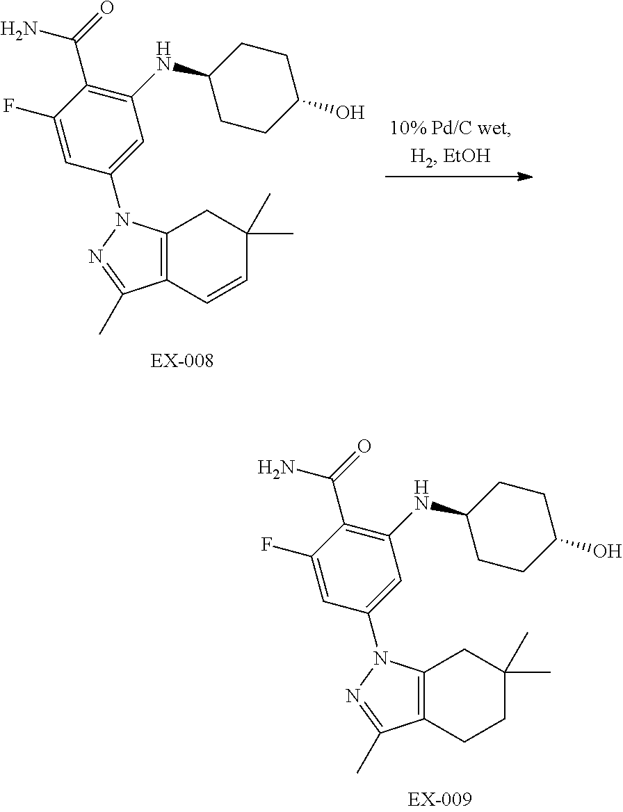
C12=C(C=CC(C)(C)C1)C(C)=NN2C1=CC(NC2CCC(O)CC2)=C(C(=O)N)C(F)=C1.C12=C(CCC(C)(C)C1)C(C)=NN2C1=CC(NC2CCC(O)CC2)=C(C(=O)N)C(F)=C1
